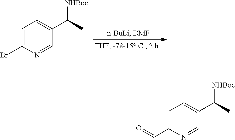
C1=C(Br)N=CC(C(C)[NHBoc])=C1.C1=C(C=O)N=CC(C(C)[NHBoc])=C1
